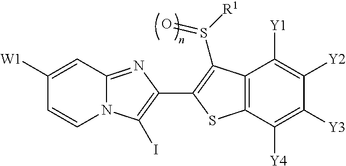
C12=NC(C3=C(S([R1])=O)C4=C(C([Y4])=C([Y3])C([Y2])=C4[Y1])S3)=C(I)N1C=CC([W1])=C2
